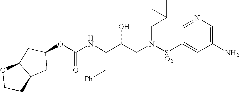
C(NC(C(CN([SO2]C1=CC(N)=CN=C1)CC(C)C)O)C[Ph])(=O)OC1CC2C(C1)OCC2
